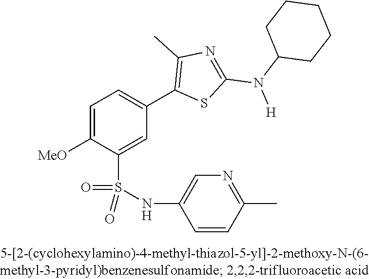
C1=C([OMe])C(S(NC2=CN=C(C)C=C2)(=O)=O)=CC(C2=C(C)N=C(N(C3CCCCC3)[H])S2)=C1
